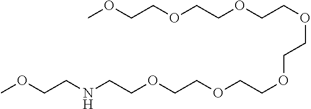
COCCOCCOCCOCCOCCOCCOCCNCCOC
